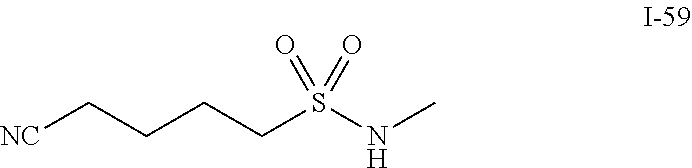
[NC]CCCCS(=O)(=O)NC
